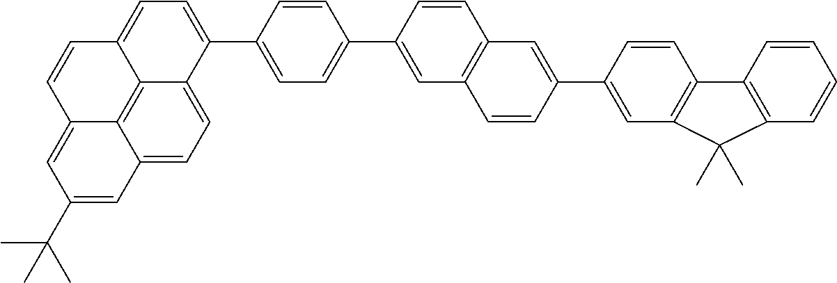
C12=CC(C(C)(C)C)=CC3=CC=C4C(=C13)C(=CC=C4C1=CC=C(C3=CC4=C(C=C3)C=C(C3=CC5=C(C=C3)C3=C(C=CC=C3)C5(C)C)C=C4)C=C1)C=C2
